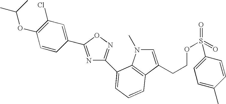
N1=C(C2=CC(Cl)=C(OC(C)C)C=C2)ON=C1C1=CC=CC2=C1N(C)C=C2CCOS(=O)(=O)C1=CC=C(C)C=C1
